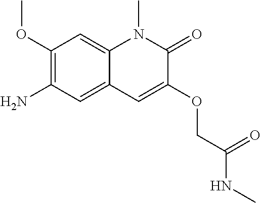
C1(OC)=C(N)C=C2C(=C1)N(C)C(=O)C(OCC(=O)NC)=C2
